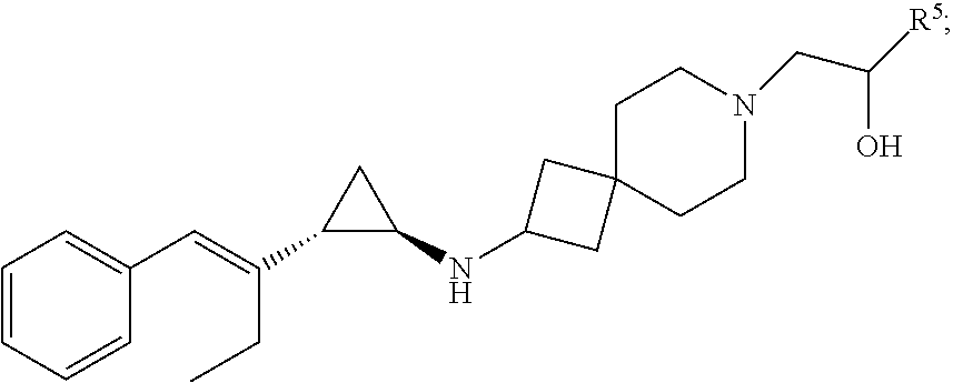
C1=CC(C=C(CC)C2C(NC3CC4(C3)CCN(CC([R5])O)CC4)C2)=CC=C1
